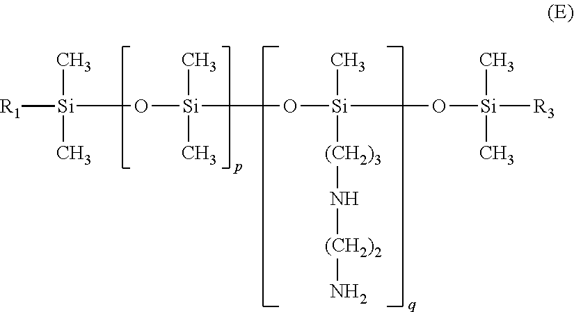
[Si](O[Si](O[Si](C)([(CH2)3]N[(CH2)2]N)O[Si]([R3])(C)C)(C)C)([R1])(C)C
